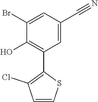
C1=C(C#N)C=C(Br)C(O)=C1C1=C(Cl)C=CS1
